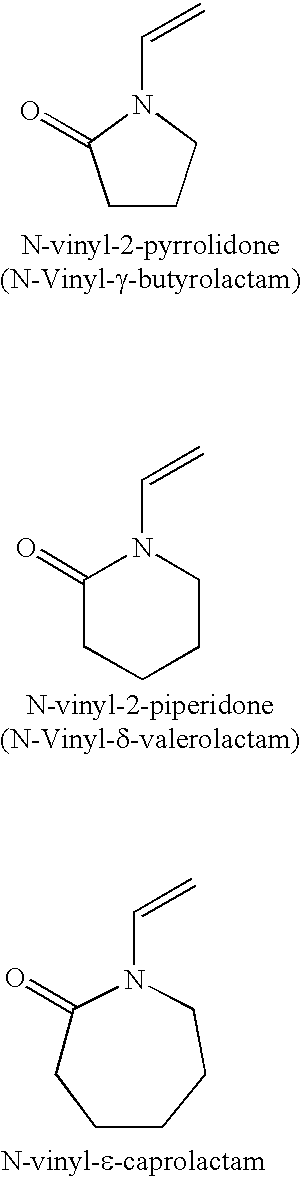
C1CCN(C=C)C1=O.C1(=O)CCCCN1C=C.C1(=O)CCCCCN1C=C
